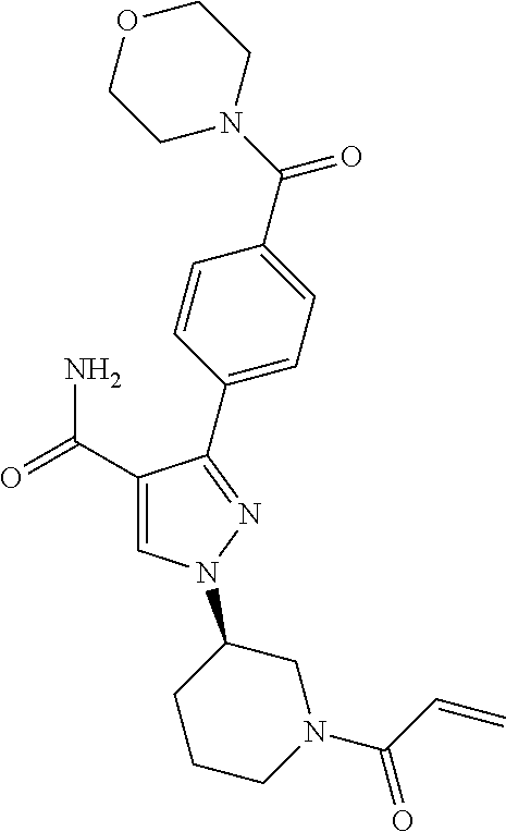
C1(C(=O)N)=CN(C2CCCN(C(C=C)=O)C2)N=C1C1=CC=C(C(N2CCOCC2)=O)C=C1
